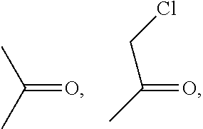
CC(=O)C.C(C(=O)C)Cl
